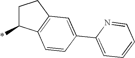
C1C(*)C2=C(C1)C=C(C1=CC=CC=N1)C=C2
